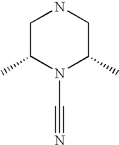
C1C(C)N(C#N)C(C)CN1
